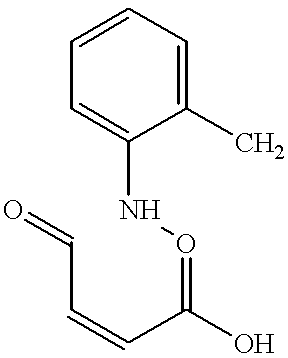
C1=CC=C(NO=C(C=CC=O)O)C(C)=C1
